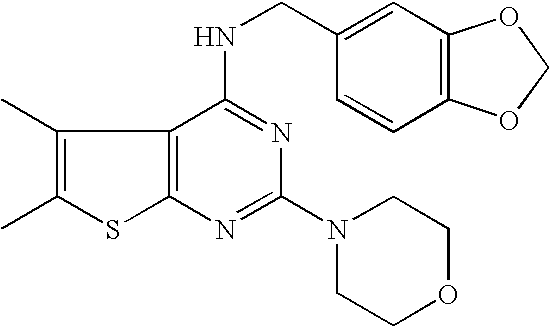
C12=C(N=C(N3CCOCC3)N=C1NCC1=CC3=C(C=C1)OCO3)SC(C)=C2C
